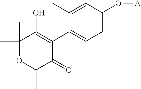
C1(C2=C(O)C(C)(C)OC(C)C2=O)=CC=C(O[A])C=C1C
